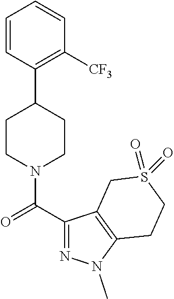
C1=CC(C2CCN(C(C3=NN(C)C4=C3CS(=O)(=O)CC4)=O)CC2)=C([CF3])C=C1
